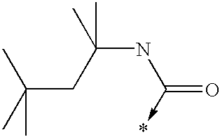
C(NC(->*)=O)(CC(C)(C)C)(C)C
